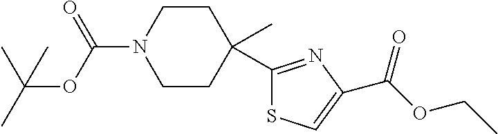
C1CC(C)(C2=NC(C(OCC)=O)=CS2)CCN1C(OC(C)(C)C)=O
